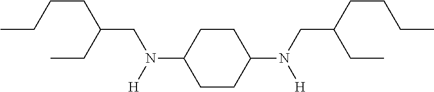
C1CC(N([H])CC(CCCC)CC)CCC1N(CC(CCCC)CC)[H]
